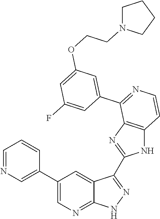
C1=NC=C(C2=CN=C3C(=C2)C(C2=NC4=C(N2)C=CN=C4C2=CC(OCCN4CCCC4)=CC(F)=C2)=N[N H]3)C=C1
